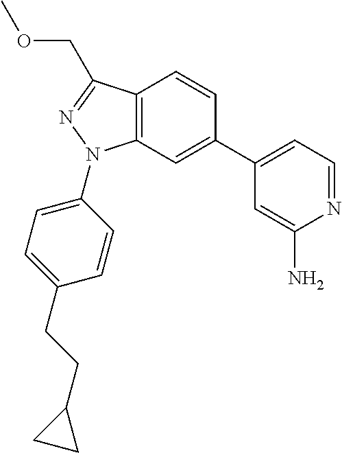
C1(C2=CC=NC(N)=C2)=CC2=C(C=C1)C(COC)=NN2C1=CC=C(CCC2CC2)C=C1
